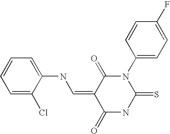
S=C1NC(=O)C(=CNC2=CC=CC=C2Cl)C(=O)N1C1=CC=C(F)C=C1
